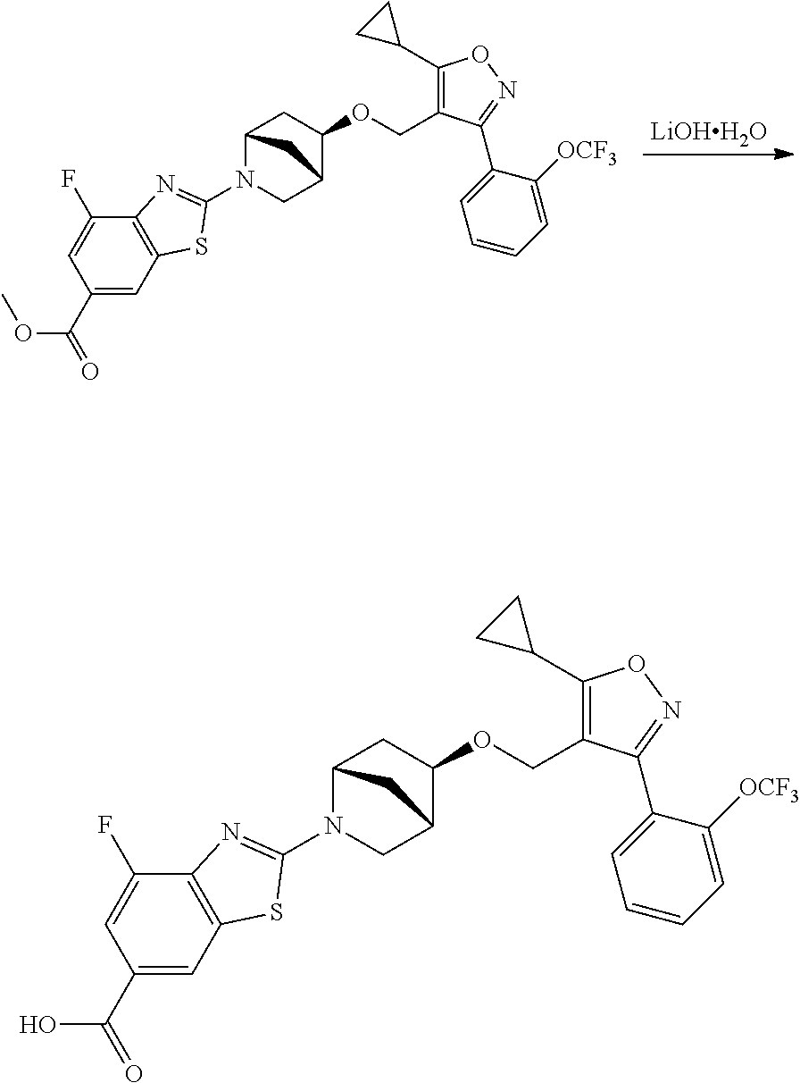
C12N(C3=NC4=C(C=C(C(=O)OC)C=C4F)S3)CC(C(OCC3=C(C4CC4)ON=C3C3=CC=CC=C3[OCF3])C1)C2.[LiOHH2O].C12N(C3=NC4=C(C=C(C(=O)O)C=C4F)S3)CC(C(OCC3=C(C4CC4)ON=C3C3=CC=CC=C3[OCF3])C1)C2
